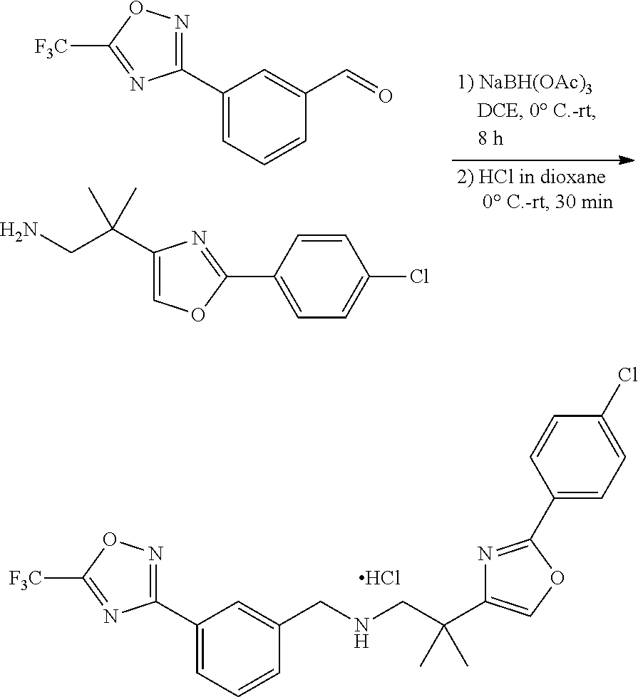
C1(C2=NOC([F3C])=N2)=CC=CC(CNCC(C2=COC(C3=CC=C(Cl)C=C3)=N2)(C)C)=C1.Cl.C1=C(C2=NC(C(CN)(C)C)=CO2)C=CC(Cl)=C1.C1(C2=NOC([F3C])=N2)=CC=CC(C=O)=C1
